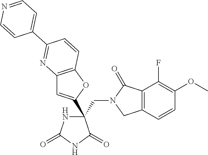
C(C1(C2=CC3=C(O2)C=CC(C2=CC=NC=C2)=N3)NC(=O)NC1=O)N1CC2=C(C1=O)C(F)=C(OC)C=C2
